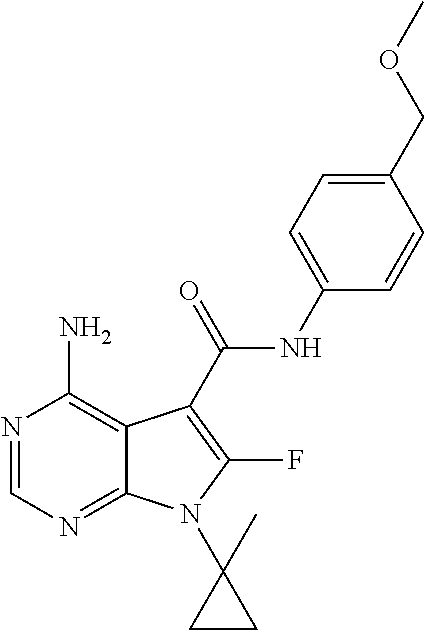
N1=CN=C2C(=C1N)C(C(NC1=CC=C(COC)C=C1)=O)=C(F)N2C1(C)CC1
